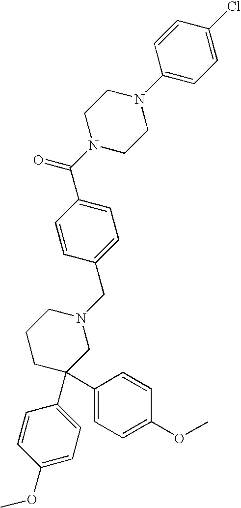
C1=C(C(N2CCN(C3=CC=C(Cl)C=C3)CC2)=O)C=CC(CN2CCCC(C3=CC=C(OC)C=C3)(C3=CC=C(OC)C=C3)C2)=C1
